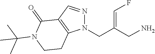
N1(CC(CN)=CF)N=CC2=C1CCN(C(C)(C)C)C2=O
